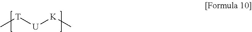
C[T][U][K]C
